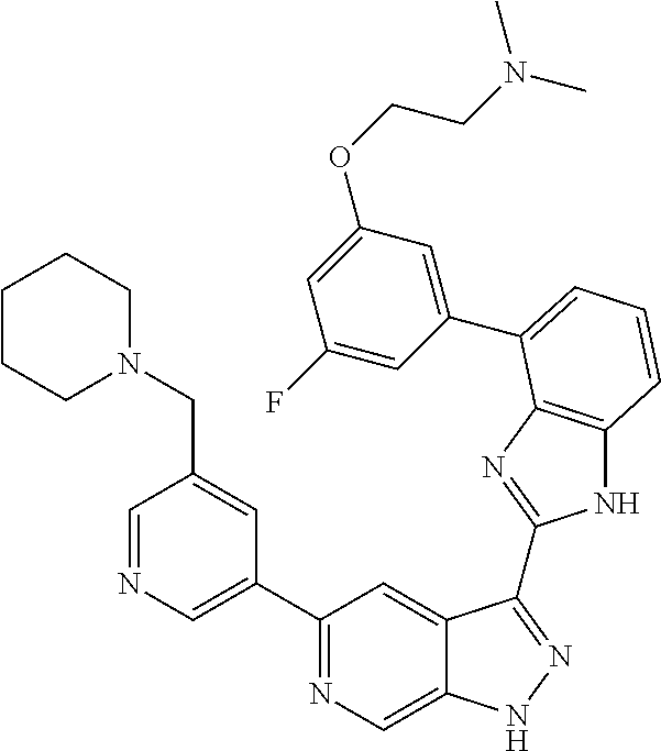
C1(C2=NC=C3C(=C2)C(C2=NC4=C(N2)C=CC=C4C2=CC(OCCN(C)C)=CC(F)=C2)=NN3)=CN=CC(CN2CCCCC2)=C1
